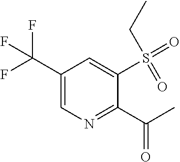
C1(C(F)(F)F)=CN=C(C(C)=O)C(S(=O)(CC)=O)=C1
